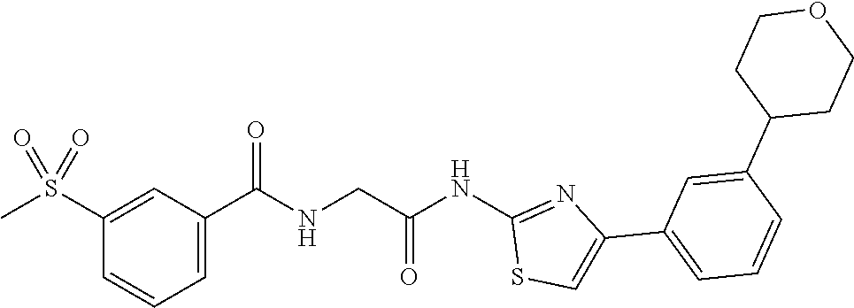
C1(S(C)(=O)=O)=CC(C(=O)NCC(NC2=NC(C3=CC=CC(C4CCOCC4)=C3)=CS2)=O)=CC=C1
